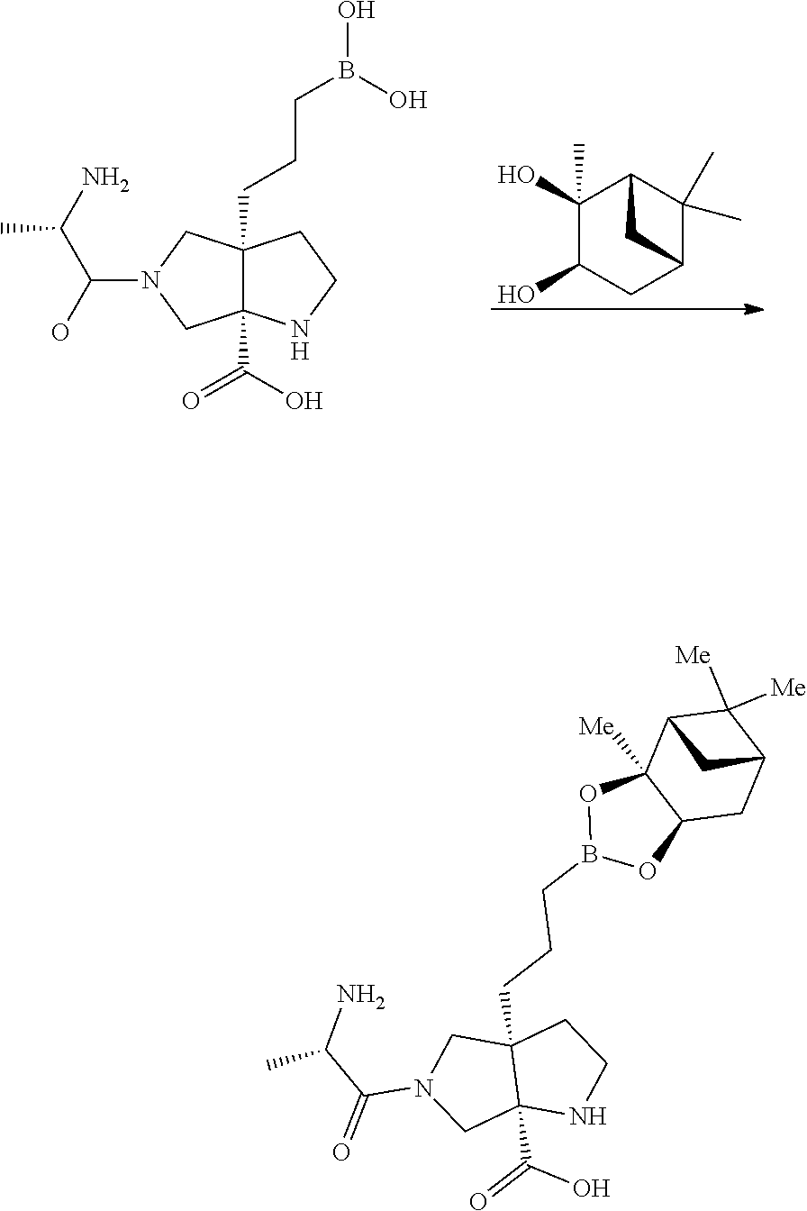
C12(C(O)=O)C(CCCB3OC4([Me])C(CC5C([Me])([Me])C4C5)O3)(CN(C(C(N)C)=O)C1)CCN2.C12(C(O)=O)C(CCCB(O)O)(CN(C(O)C(N)C)C1)CCN2.C1(O)(C)C(O)CC2C(C)(C)C1C2
